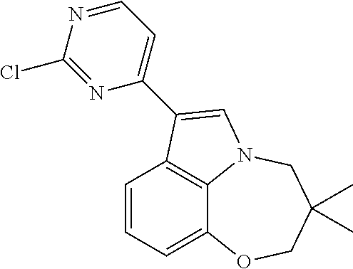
C1=CC=C2C3=C1C(C1=CC=NC(Cl)=N1)=CN3CC(C)(C)CO2
